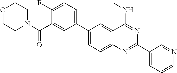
C1(C2=CC=C(F)C(C(N3CCOCC3)=O)=C2)=CC=C2C(=C1)C(NC)=NC(C1=CC=CN=C1)=N2
